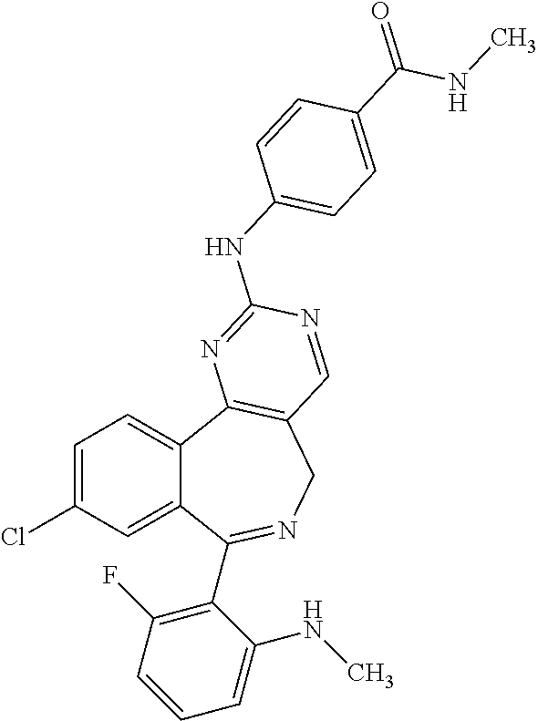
C1=C(Cl)C=C2C(=C1)C1=C(CN=C2C2=C(F)C=CC=C2NC)C=NC(NC2=CC=C(C(=O)NC)C=C2)=N1
